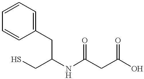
C1=CC=CC(CC(CS)NC(=O)CC(=O)O)=C1
